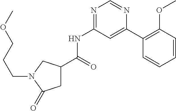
C1C(C(=O)NC2=NC=NC(C3=C(OC)C=CC=C3)=C2)CN(CCCOC)C1=O
